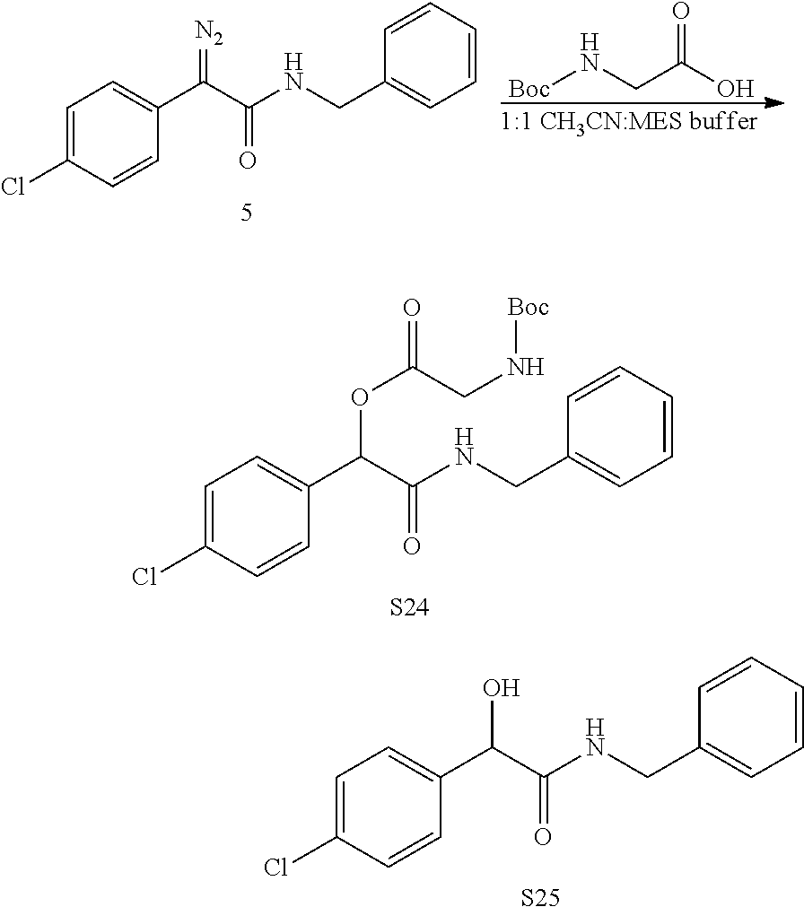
C1=C(Cl)C=CC(C(C(NCC2=CC=CC=C2)=O)OC(=O)CN[Boc])=C1.[S24].C1=C(Cl)C=CC(C(C(NCC2=CC=CC=C2)=O)O)=C1.[S25].C1=C(Cl)C=CC(C(C(NCC2=CC=CC=C2)=O)=[N2])=C1.[Boc]NCC(O)=O
